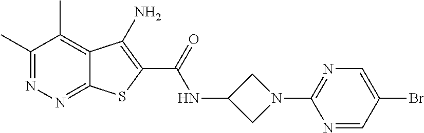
C1(C)=NN=C2C(=C1C)C(N)=C(C(=O)NC1CN(C3=NC=C(Br)C=N3)C1)S2
